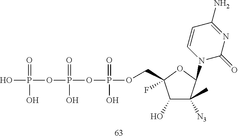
OP(OP(OP(OCC1(F)C(O)C(C)([N3])C(N2C(=O)N=C(N)C=C2)O1)(=O)O)(=O)O)(=O)O
